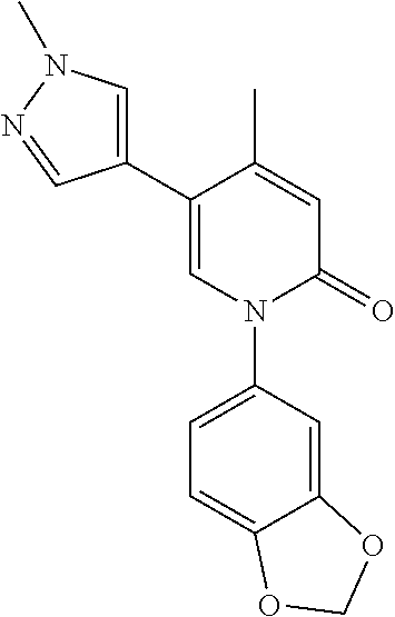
C1=C(C)C(C2=CN(C)N=C2)=CN(C2=CC=C3C(=C2)OCO3)C1=O
